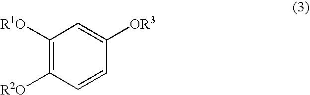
C1([R1O])=C([R2O])C=CC([OR3])=C1
